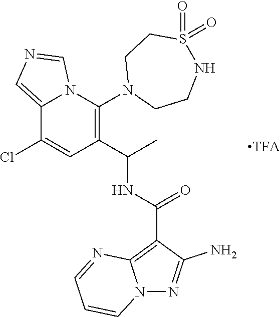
N12C(=CN=C1)C(Cl)=CC(C(C)NC(C1=C3N(N=C1N)C=CC=N3)=O)=C2N1CCNS(=O)(=O)CC1
